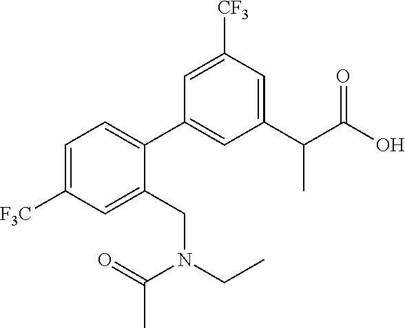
C1=C([F3C])C=C(CN(C(=O)C)CC)C(C2=CC(C(C(O)=O)C)=CC([CF3])=C2)=C1
